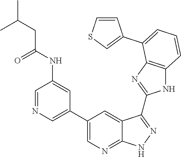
C1=CSC=C1C1=CC=CC2=C1N=C(C1=NNC3=NC=C(C4=CN=CC(NC(CC(C)C)=O)=C4)C=C31)N2
